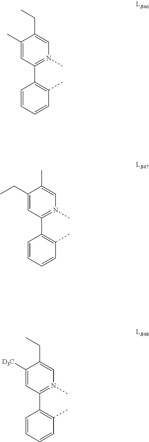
C1=CC=CC(C)=C1C1=N(C)C=C(CC)C(C)=C1.C1=CC=CC(C)=C1C1=N(C)C=C(C)C(CC)=C1.C1=CC=CC(C)=C1C1=N(C)C=C(CC)C([D3C])=C1
